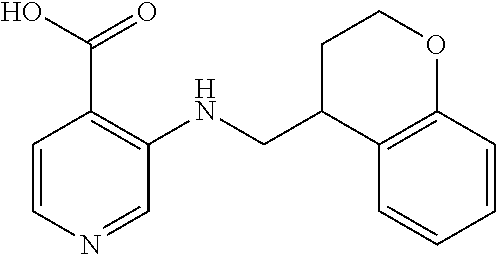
C1=CN=CC(NCC2C3=C(OCC2)C=CC=C3)=C1C(=O)O
